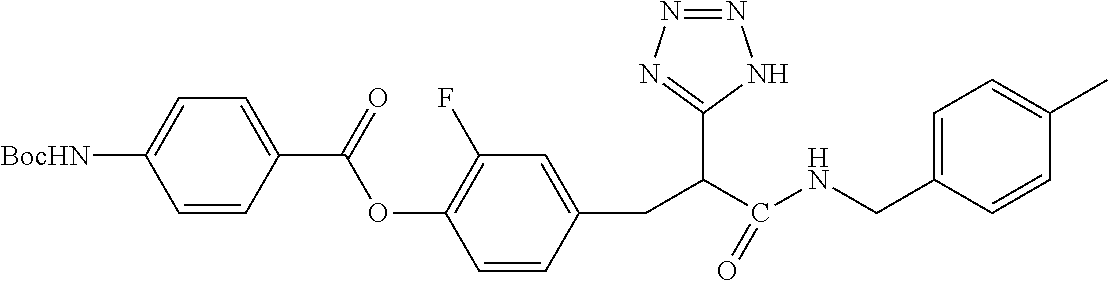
C1=CC(C(=O)OC2=C(F)C=C(CC(C(NCC3=CC=C(C)C=C3)=O)C3=NN=NN3)C=C2)=CC=C1[BocHN]
